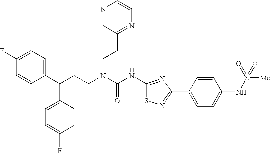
C1(C(CCN(C(NC2=NC(C3=CC=C(NS([Me])(=O)=O)C=C3)=NS2)=O)CCC2=NC=CN=C2)C2=CC=C(F)C=C2)=CC=C(F)C=C1
